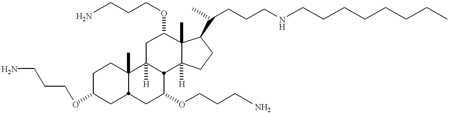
O(C1CC2C(C)(CC1)C1([H])CC(OCCCN)C3(C)C([H])(CCC3C(CCCNCCCCCCCC)C)C1C(OCCCN)C2)CCCN
